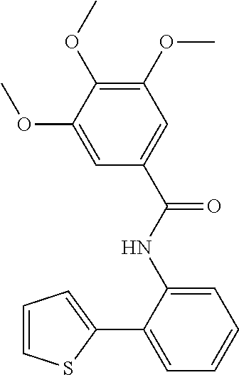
C1=CSC(C2=CC=CC=C2NC(C2=CC(OC)=C(OC)C(OC)=C2)=O)=C1
